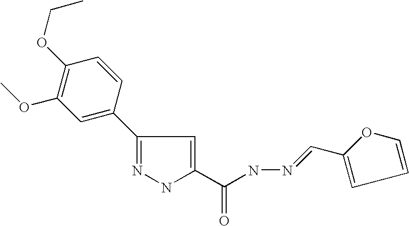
C1(C2=CC(OC)=C(OCC)C=C2)=NNC(C(=O)NN=CC2=CC=CO2)=C1
